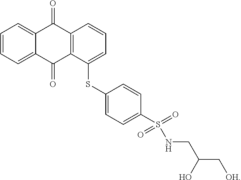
C1=CC=C2C(=C1)C(=O)C1=C(C2=O)C(SC2=CC=C(S(NCC(C[OH])O)(=O)=O)C=C2)=CC=C1
